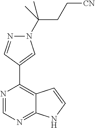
N1(C(C)(CC[CN])C)N=CC(C2=C3C(=NC=N2)NC=C3)=C1
